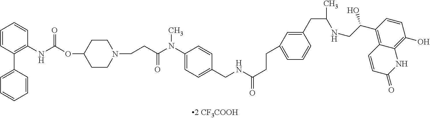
C1=CC(C2=CC=CC=C2)=C(NC(=O)OC2CCN(CCC(N(C3=CC=C(CNC(CCC4=CC=CC(CC(NCC(C5=C6C(=C(O)C=C5)NC(=O)C=C6)O)C)=C4)=O)C=C3)C)=O)CC2)C=C1
